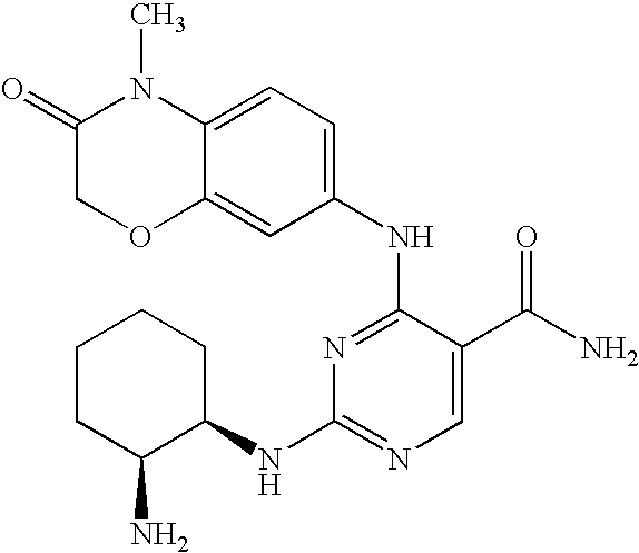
C1CC(N)C(NC2=NC=C(C(N)=O)C(NC3=CC=C4C(=C3)OCC(=O)N4C)=N2)CC1
